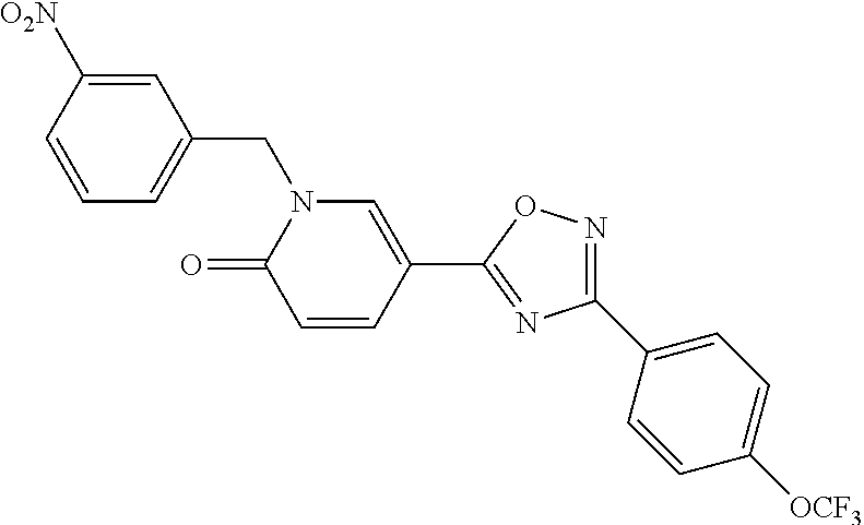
C1=CC([O2N])=CC(CN2C(=O)C=CC(C3=NC(C4=CC=C([OCF3])C=C4)=NO3)=C2)=C1
